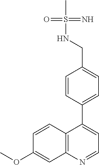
C12=C(N=CC=C1C1=CC=C(CNS(C)(=N)=O)C=C1)C=C(OC)C=C2
